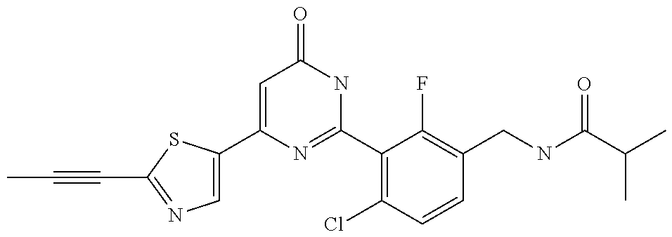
C1(C2=CN=C(C#CC)S2)=CC(=O)NC(C2=C(Cl)C=CC(CNC(C(C)C)=O)=C2F)=N1
